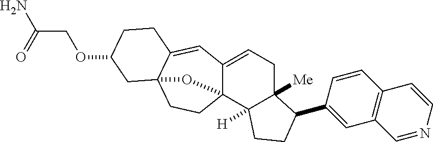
C12([Me])CC=C3C4(C1([H])CCC2C1=CC2=C(C=C1)C=CN=C2)CCC1(C(=C3)CCC(OCC(=O)N)C1)O4
